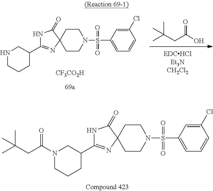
C1(C2=NC3(C(=O)N2)CCN(S(C2=CC=CC(Cl)=C2)(=O)=O)CC3)CN(C(CC(C)(C)C)=O)CCC1.C1(C2=NC3(C(=O)N2)CCN(S(C2=CC=CC(Cl)=C2)(=O)=O)CC3)CNCCC1.[CF3CO2H].CC(CC(O)=O)(C)C
